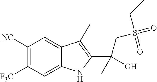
C1([NC])=C([F3C])C=C2C(=C1)C(C)=C(C(C)(O)CS(=O)(CC)=O)N2
